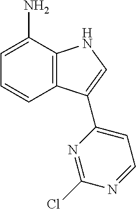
C12=C(C(N)=CC=C1)NC=C2C1=CC=NC(Cl)=N1
